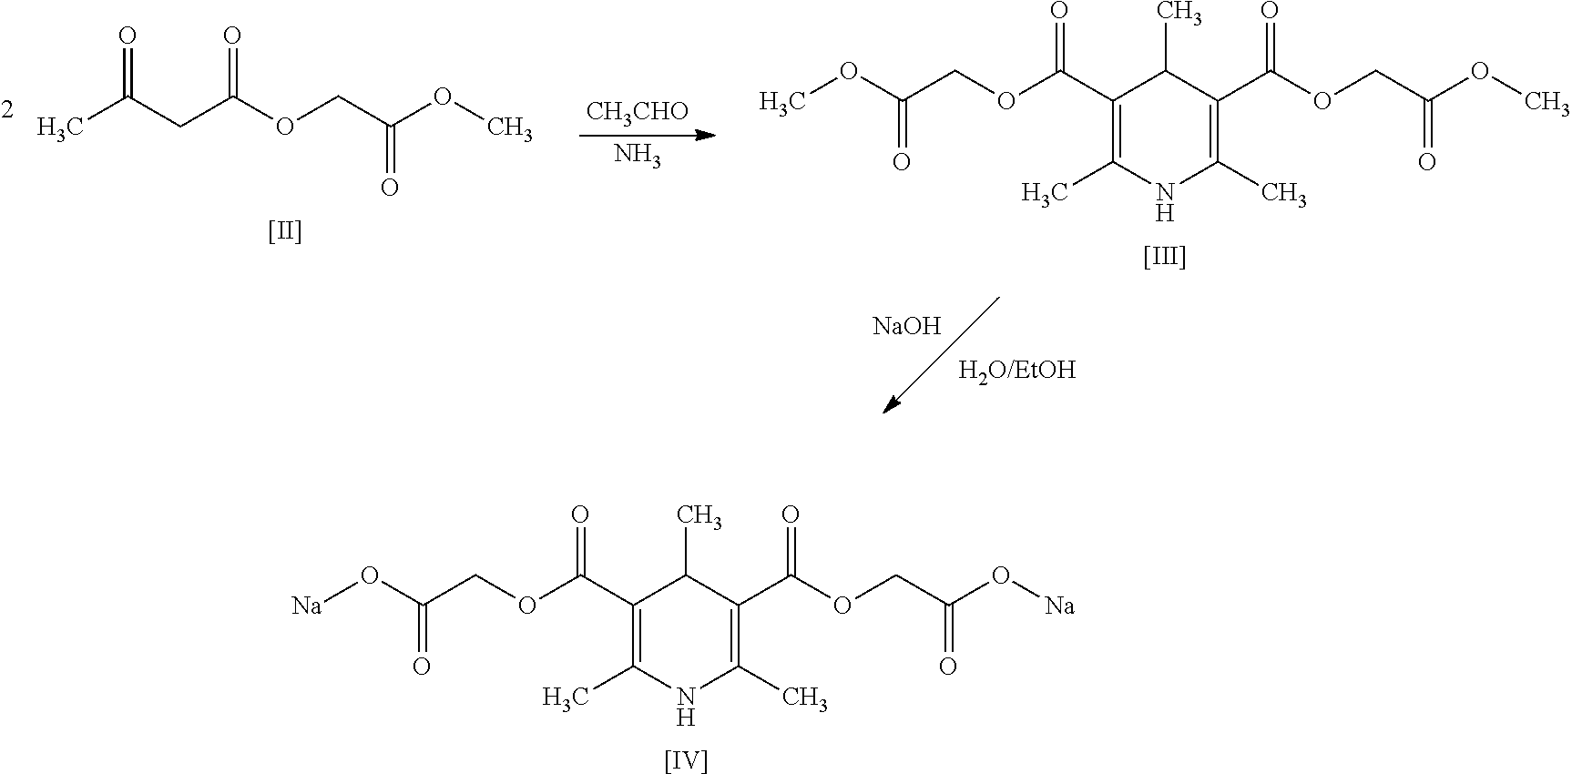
C1(C(OCC(O[Na])=O)=O)=C(C)NC(C)=C(C(OCC(O[Na])=O)=O)C1C.[[IV]].[CH3CHO].N.CC(CC(OCC(OC)=O)=O)=O.[[II]].C1(C(OCC(OC)=O)=O)=C(C)NC(C)=C(C(OCC(OC)=O)=O)C1C.[[III]].[NaOH]
